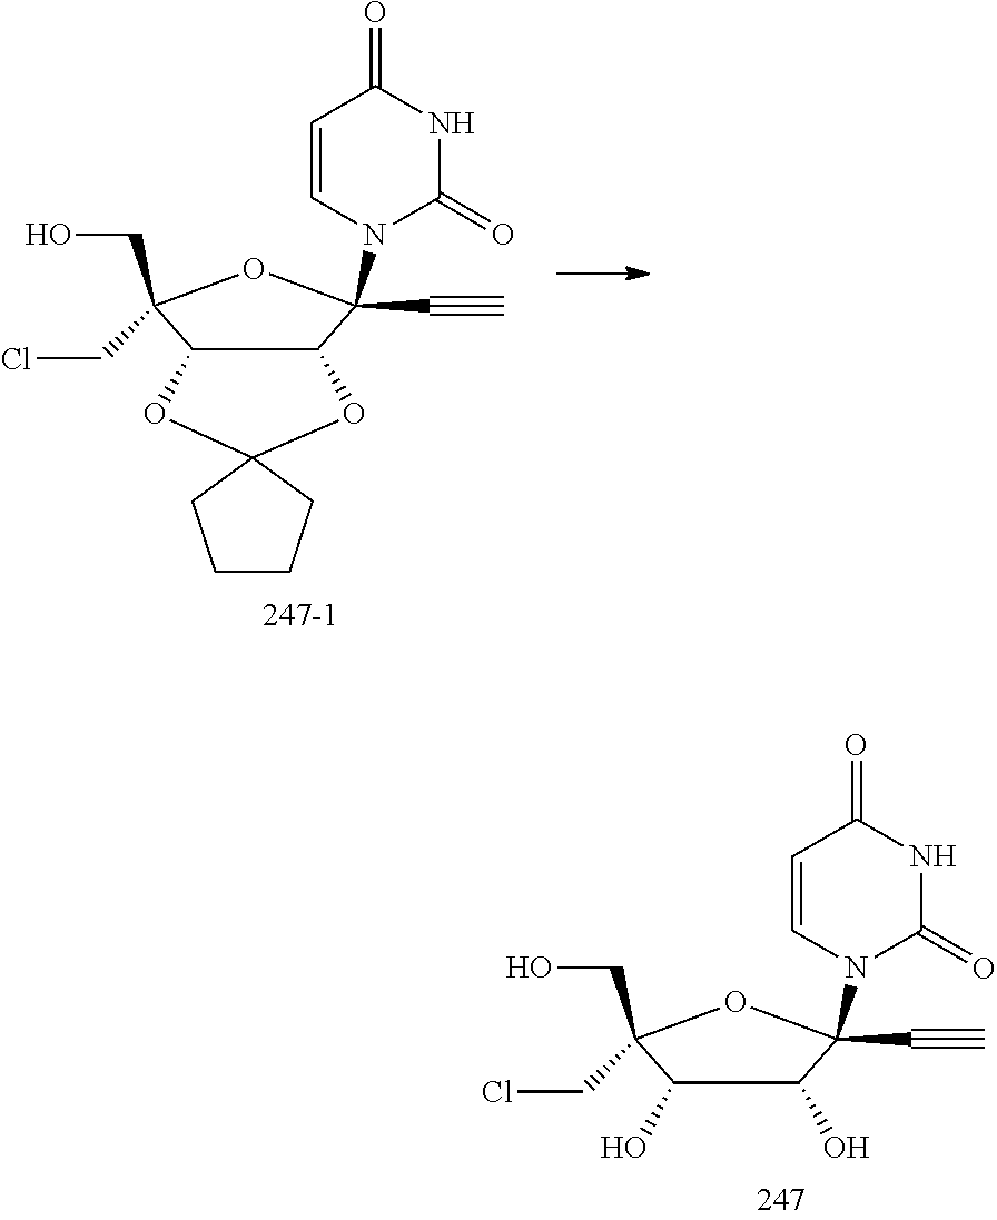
N1(C2(C#C)C3C(C(CO)(CCl)O2)OC2(O3)CCCC2)C(=O)NC(=O)C=C1.N1(C2(C#C)C(O)C(O)C(CO)(CCl)O2)C(=O)NC(=O)C=C1
